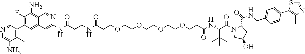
N(C(CCNC(CCOCCOCCOCCOCCC(NC(C(C)(C)C)C(=O)N1CC(O)CC1C(=O)NCC1=CC=C(C2=C(C)N=CS2)C=C1)=O)=O)=O)C1=CC2=CC(C3=C(C)C(N)=CN=C3)=C(F)C(N)=C2C=N1
